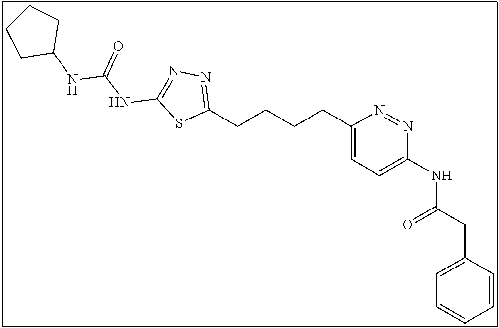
C1(CCCCC2=CC=C(NC(=O)CC3=CC=CC=C3)N=N2)=NN=C(NC(NC2CCCC2)=O)S1
